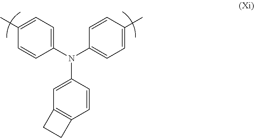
C1=CC(N(C2=CC=C(C)C=C2)C2=CC=C(C)C=C2)=CC2=C1CC2
